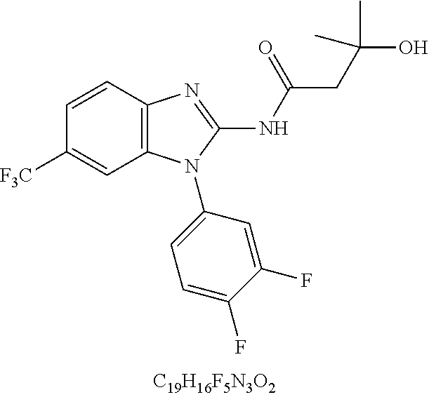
C1=CC2=C(C=C1[CF3])N(C1=CC=C(F)C(F)=C1)C(NC(CC(O)(C)C)=O)=N2
